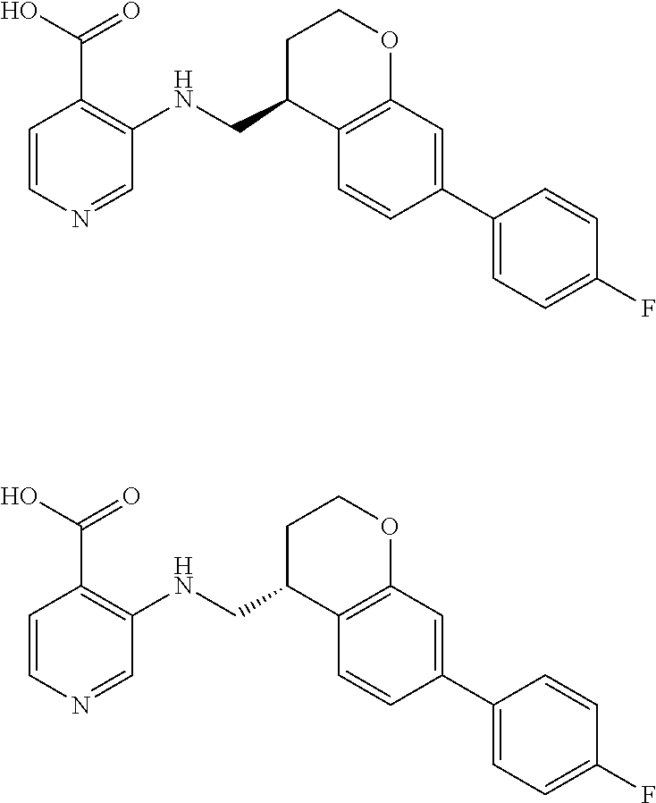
C1=CN=CC(NCC2C3=C(C=C(C4=CC=C(F)C=C4)C=C3)OCC2)=C1C(O)=O.C1=CN=CC(NCC2C3=C(C=C(C4=CC=C(F)C=C4)C=C3)OCC2)=C1C(O)=O
